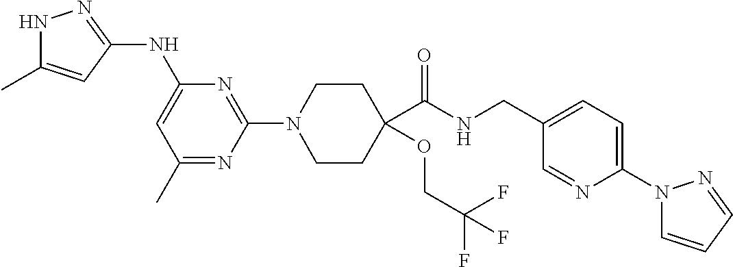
N1C(C)=CC(NC2=CC(C)=NC(N3CCC(C(NCC4=CC=C(N5C=CC=N5)N=C4)=O)(OCC(F)(F)F)CC3)=N2)=N1
